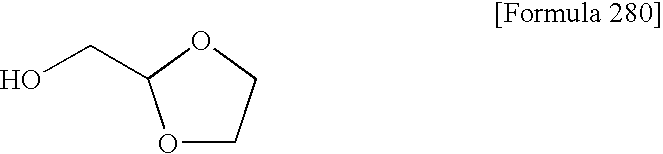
O1CCOC1CO
